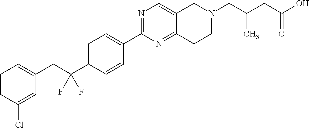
C1=CC(Cl)=CC(CC(C2=CC=C(C3=NC=C4C(=N3)CCN(CC(C)CC(=O)O)C4)C=C2)(F)F)=C1
